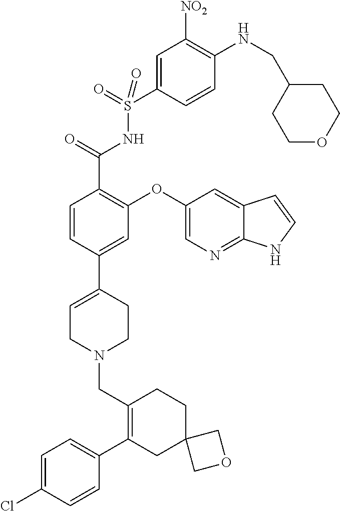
C1=C(Cl)C=CC(C2=C(CN3CCC(C4=CC(OC5=CN=C6C(=C5)C=CN6)=C(C(=O)NS(C5=CC([NO2])=C(NCC6CCOCC6)C=C5)(=O)=O)C=C4)=CC3)CCC3(C2)COC3)=C1
